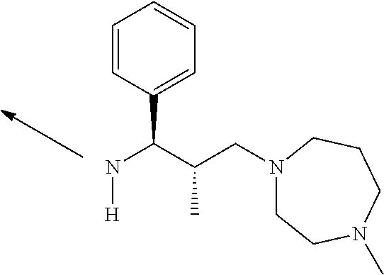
N(C(C(CN1CCN(C)CCC1)C)C1=CC=CC=C1)[H]
